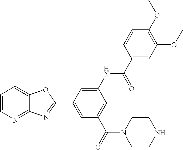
C1=CN=C2C(=C1)OC(C1=CC(C(N3CCNCC3)=O)=CC(NC(C3=CC(OC)=C(OC)C=C3)=O)=C1)=N2
